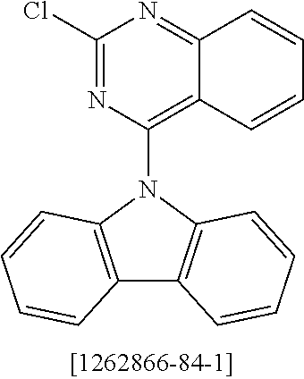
C12=C(N(C3=C4C(=NC(Cl)=N3)C=CC=C4)C3=C1C=CC=C3)C=CC=C2
